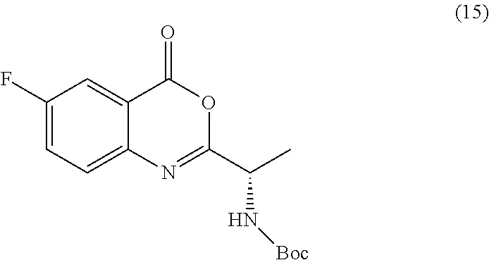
N1=C(C(C)N[Boc])OC(=O)C2=CC(F)=CC=C12
